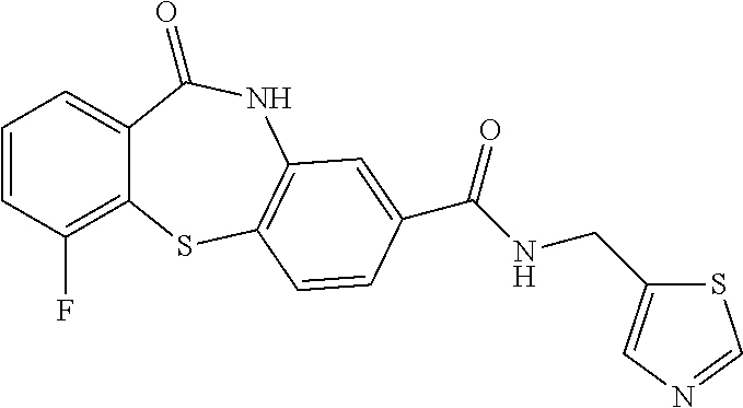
C1=CC(F)=C2C(=C1)C(=O)NC1=C(S2)C=CC(C(NCC2=CN=CS2)=O)=C1
